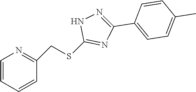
C1=CC=CC(CSC2=NC(C3=CC=C(C)C=C3)=NN2)=N1
